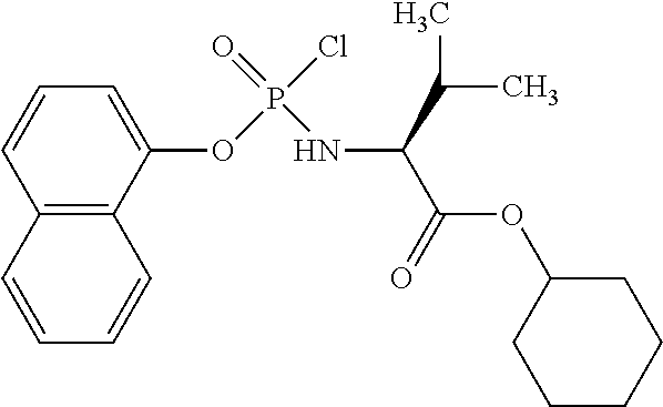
C1(OP(Cl)(=O)NC(C(=O)OC2CCCCC2)C(C)C)=CC=CC2=C1C=CC=C2
